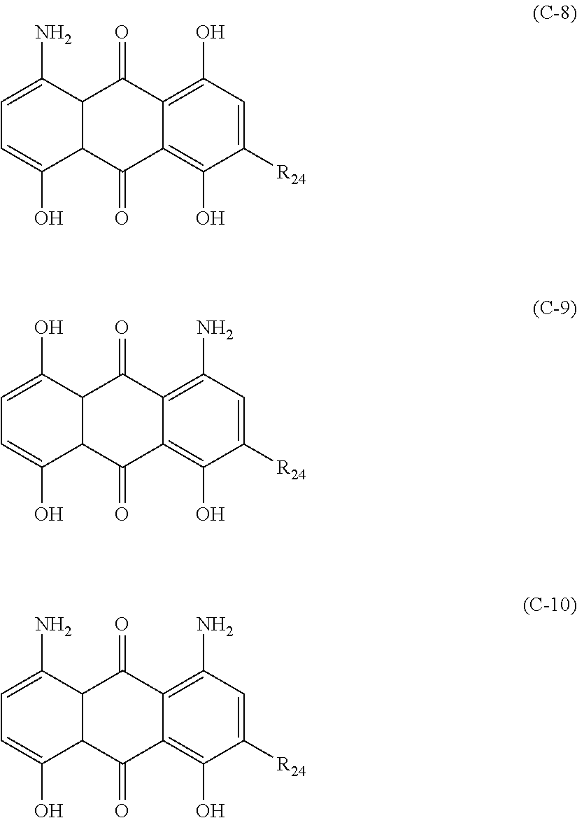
C1=C(N)C2C(C(O)=C1)C(=O)C1=C(O)C([R24])=CC(O)=C1C2=O.C1=C(O)C2C(C(O)=C1)C(=O)C1=C(O)C([R24])=CC(N)=C1C2=O.C1=C(N)C2C(C(O)=C1)C(=O)C1=C(O)C([R24])=CC(N)=C1C2=O
